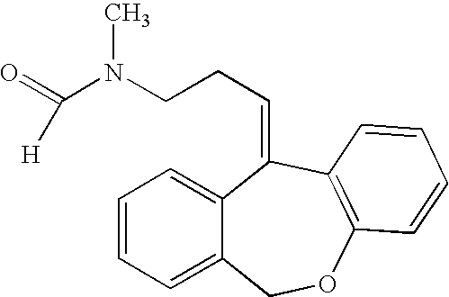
C1=CC=C2C(=C1)C(=CCCN(C(=O)[H])C)C1=C(OC2)C=CC=C1
